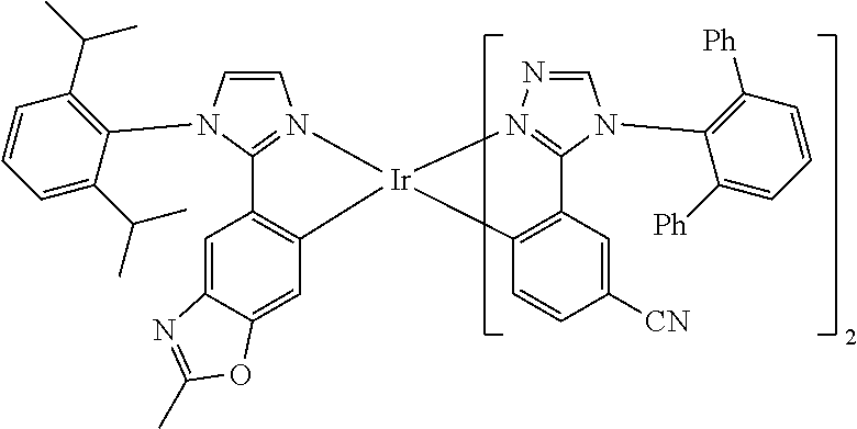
C1=CN(C2=C(C(C)C)C=CC=C2C(C)C)C2=N1[Ir]1(C3=C2C=C2C(=C3)OC(C)=N2)N2=C(C3=C1C=CC([CN])=C3)N(C1=C([Ph])C=CC=C1[Ph])C=N2
